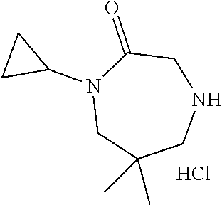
N1(C2CC2)CC(C)(C)CNCC1=O.Cl
